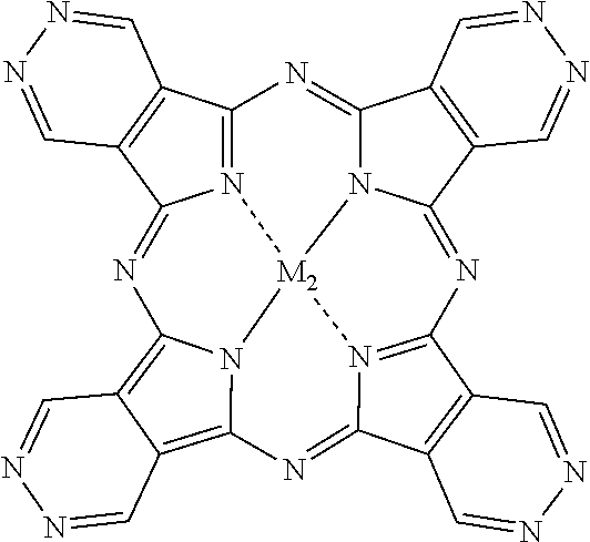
N12=C3C4=C(C1=NC1=C5C(=C6N1[M2]21N2C(=N3)C3=C(C2=NC2=N1C(=N6)C1=C2C=NN=C1)C=NN=C3)C=NN=C5)C=NN=C4
